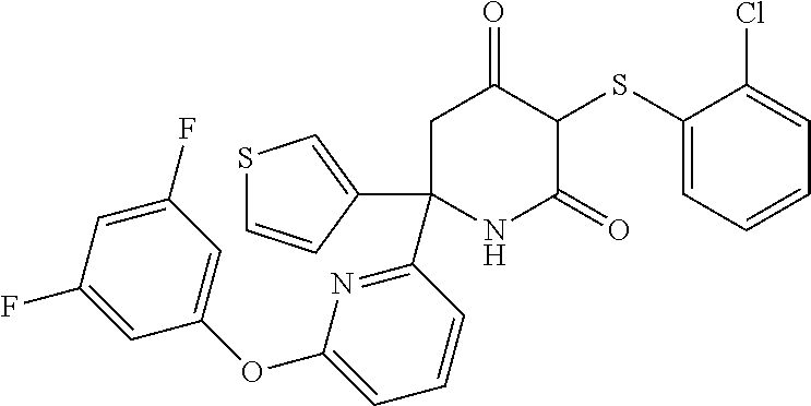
C1(SC2C(=O)CC(C3=NC(OC4=CC(F)=CC(F)=C4)=CC=C3)(C3=CSC=C3)NC2=O)=CC=CC=C1Cl
